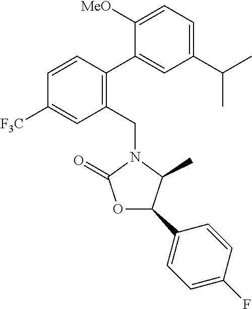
C1=CC(C2=CC(C(C)C)=CC=C2[MeO])=C(CN2C(C)C(C3=CC=C(F)C=C3)OC2=O)C=C1[F3C]
